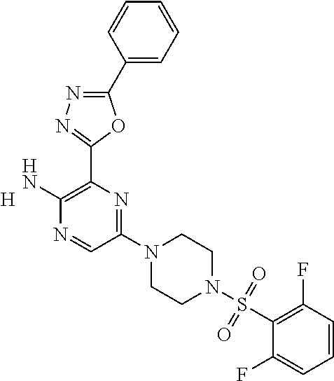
[H].C1(N2CCN(S(C3=C(F)C=CC=C3F)(=O)=O)CC2)=NC(C2=NN=C(C3=CC=CC=C3)O2)=C(N)N=C1
